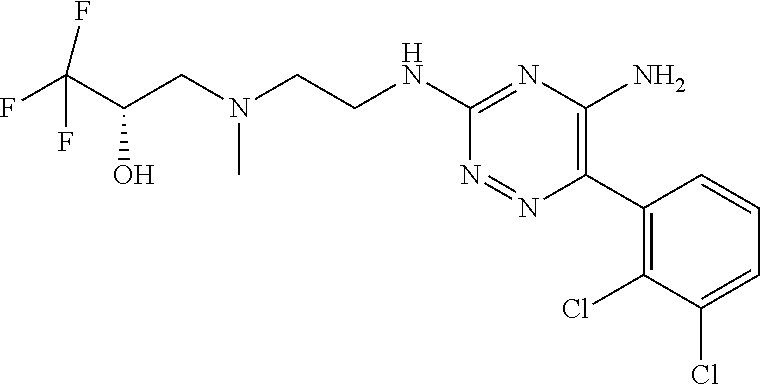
C(C(CN(CCNC1=NC(N)=C(C2=C(Cl)C(Cl)=CC=C2)N=N1)C)O)(F)(F)F
